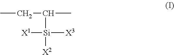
CCC(C)[Si]([X1])([X3])[X2]
